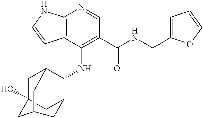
C12=C(C(NC3C4CC5(O)CC3CC(C5)C4)=C(C(NCC3=CC=CO3)=O)C=N1)C=CN2
